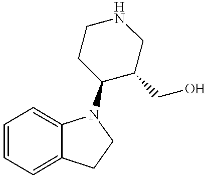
C1=CC=C2C(=C1)N(C1C(CO)CNCC1)CC2
